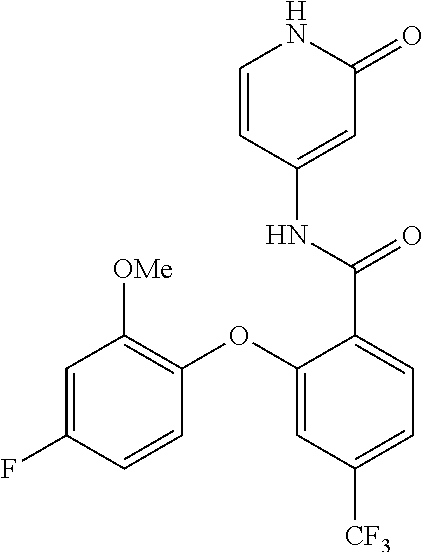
C1=CC(NC(C2=CC=C([CF3])C=C2OC2=C([OMe])C=C(F)C=C2)=O)=CC(=O)N1
